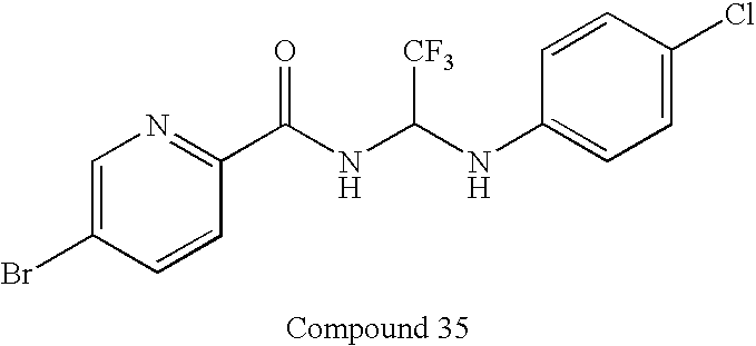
C1=C(Br)C=CC(C(NC(NC2=CC=C(Cl)C=C2)[CF3])=O)=N1
